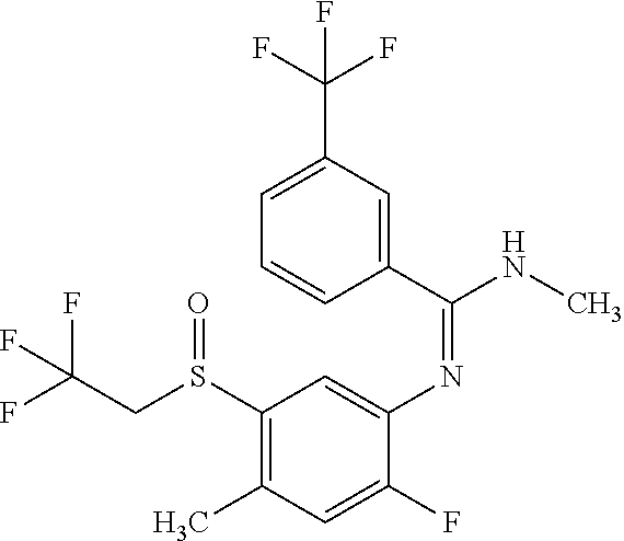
FC(CS(C1=C(C)C=C(F)C(N=C(NC)C2=CC(C(F)(F)F)=CC=C2)=C1)=O)(F)F
